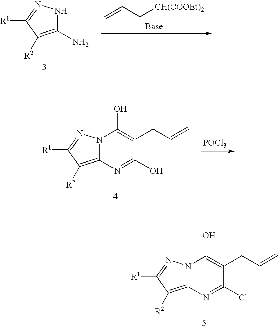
C=CC[CH(COOEt)2].C1(N)=C([R2])C([R1])=NN1.[POCl3].C12=C([R2])C([R1])=NN1C(O)=C(CC=C)C(O)=N2.C12=C([R2])C([R1])=NN1C(O)=C(CC=C)C(Cl)=N2
